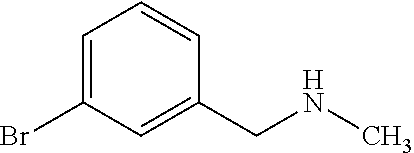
C1=C(Br)C=C(CNC)C=C1
